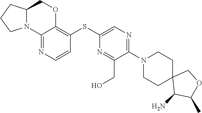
C1(N2CCC3(CC2)C(N)C(C)OC3)=NC=C(SC2=C3C(=NC=C2)N2C(CO3)CCC2)N=C1CO
